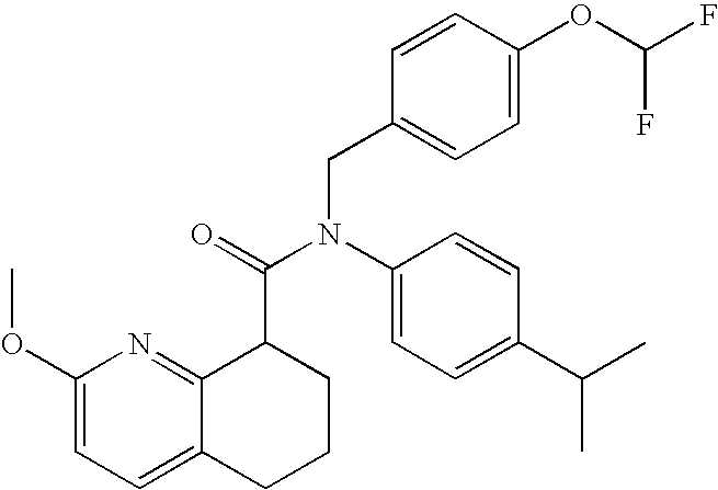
C1(OC)=CC=C2C(=N1)C(C(=O)N(C1=CC=C(C(C)C)C=C1)CC1=CC=C(OC(F)F)C=C1)CCC2
